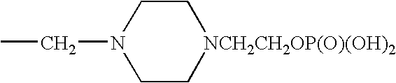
[NCH2CH2OP(O)(OH)2]1CCN(CC)CC1
